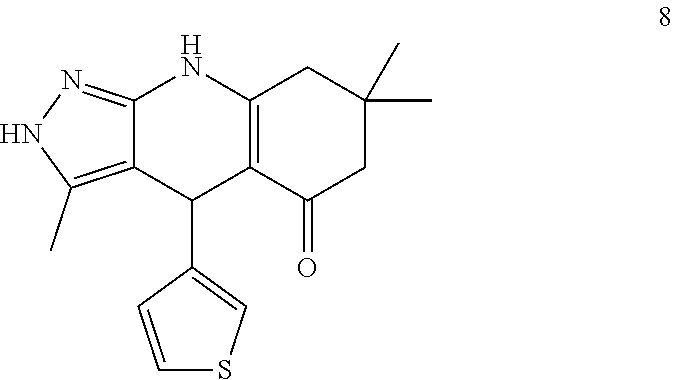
C1(C)(C)CC(=O)C2=C(C1)NC1=NNC(C)=C1C2C1=CSC=C1
